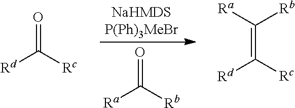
O=C([Rb])[Ra].[NaHMDSP(Ph)3MeBr].O=C([Rc])[Rd].C(=C([Rc])[Rd])([Ra])[Rb]
